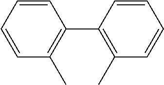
C1=CC=CC(C2=C(C)C=CC=C2)=C1C
